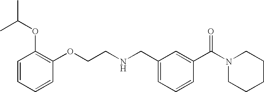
CC(OC1=C(OCCNCC2=CC=CC(C(N3CCCCC3)=O)=C2)C=CC=C1)C
